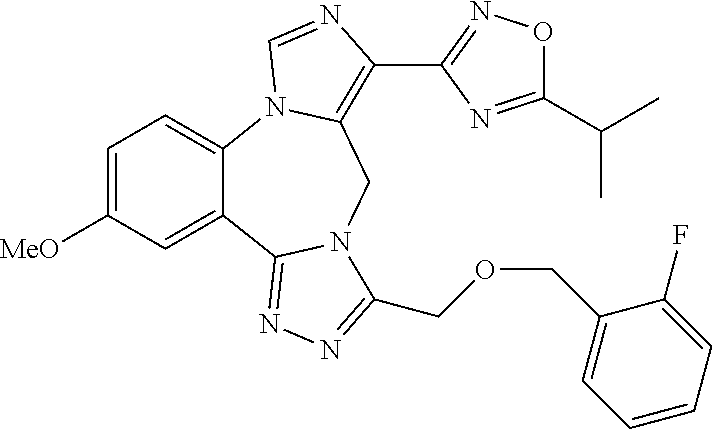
C12=CC=C([MeO])C=C1C1=NN=C(COCC3=CC=CC=C3F)N1CC1=C(C3=NOC(C(C)C)=N3)N=CN21
